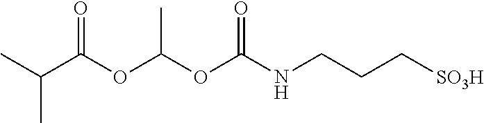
C(C(OC(OC(NCCC[SO3H])=O)C)=O)(C)C
